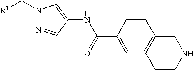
N1(C[R1])N=CC(NC(C2=CC3=C(C=C2)CNCC3)=O)=C1
